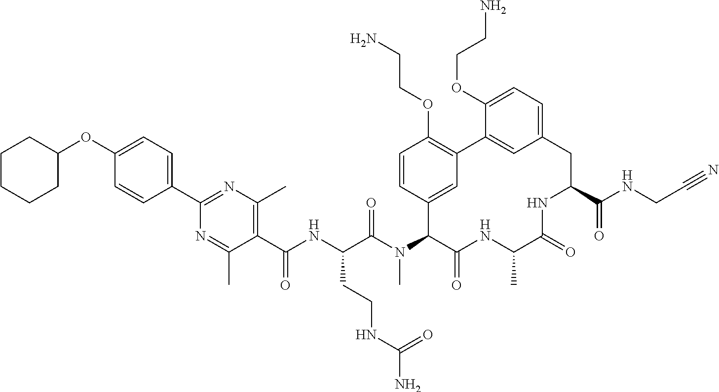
C1(OC2=CC=C(C3=NC(C)=C(C(=O)NC(CCNC(N)=O)C(=O)N(C)C4C5=CC(=C(OCCN)C=C5)C5=CC(=CC=C5OCCN)CC(C(=O)NCC#N)NC(=O)C(C)NC4=O)C(C)=N3)C=C2)CCCCC1
